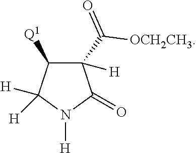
C1([Q1])C(C(=O)[OCH2CH3])([H])C(=O)N([H])C1([H])[H]
